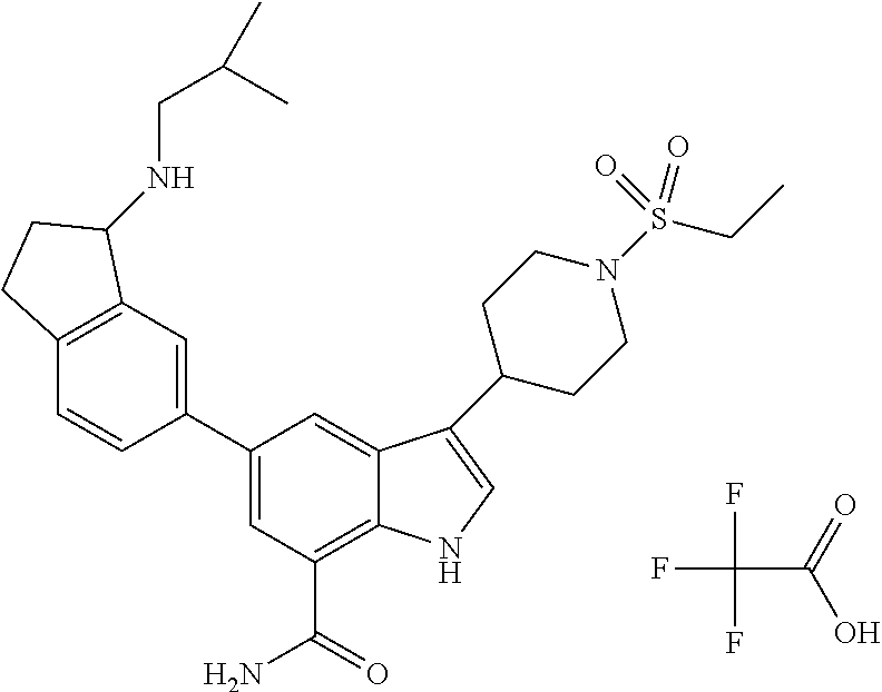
C12=C(C=CC(C3=CC(C(N)=O)=C4C(=C3)C(C3CCN(S(CC)(=O)=O)CC3)=CN4)=C1)CCC2NCC(C)C.FC(C(O)=O)(F)F
